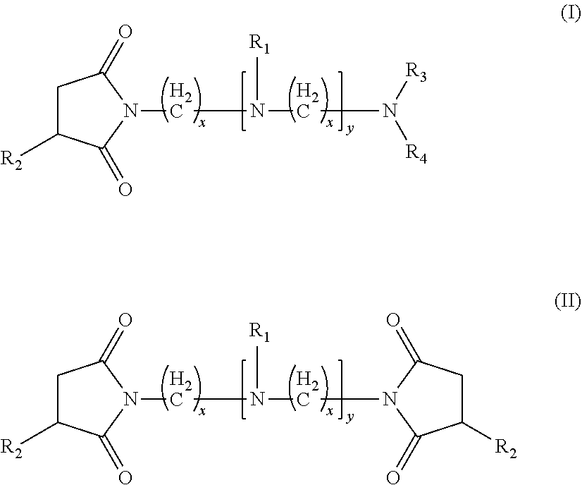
C1C([R2])C(=O)N(CN(CN([R4])[R3])[R1])C1=O.C1C([R2])C(=O)N(CN(CN2C(=O)C([R2])CC2=O)[R1])C1=O
